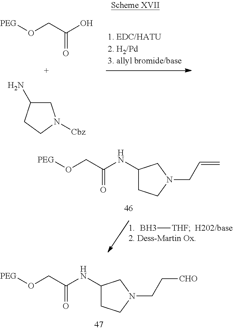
C1C(N)CCN1[Cbz].[PEG]OCC(O)=O.B[THF].[PEG]OCC(NC1CCN(CC=C)C1)=O.[PEG]OCC(NC1CCN(CC[CHO])C1)=O
